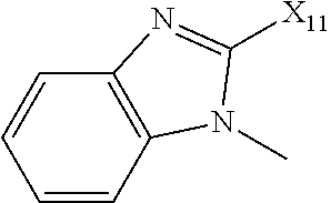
C1=CC2=C(C=C1)N=C([X11])N2C
